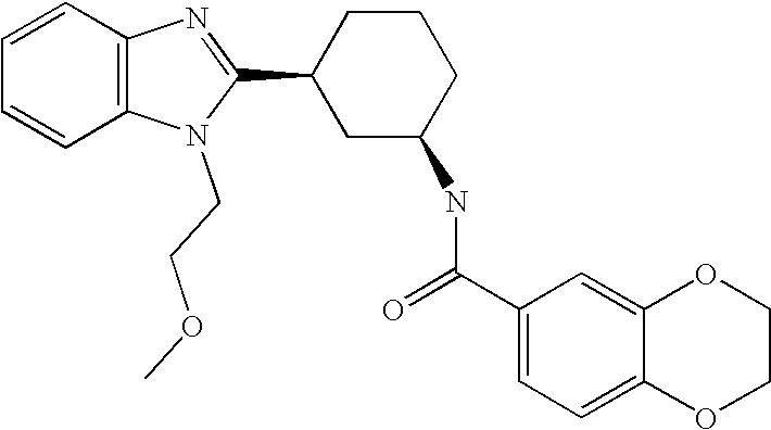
C1=CC2=C(C=C1)N(CCOC)C(C1CC(NC(C3=CC=C4C(=C3)OCCO4)=O)CCC1)=N2
